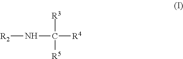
[R2]NC([R3])([R5])[R4]
